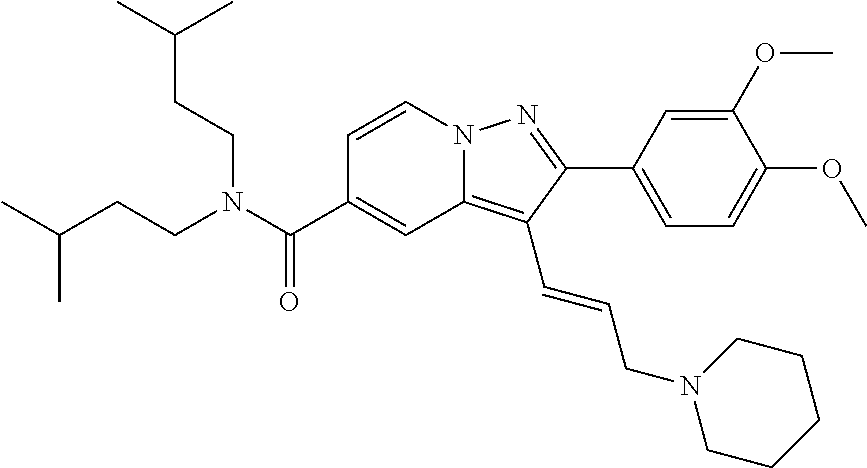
C1=CN2C(=C(C=CCN3CCCCC3)C(C3=CC=C(OC)C(OC)=C3)=N2)C=C1C(N(CCC(C)C)CCC(C)C)=O
